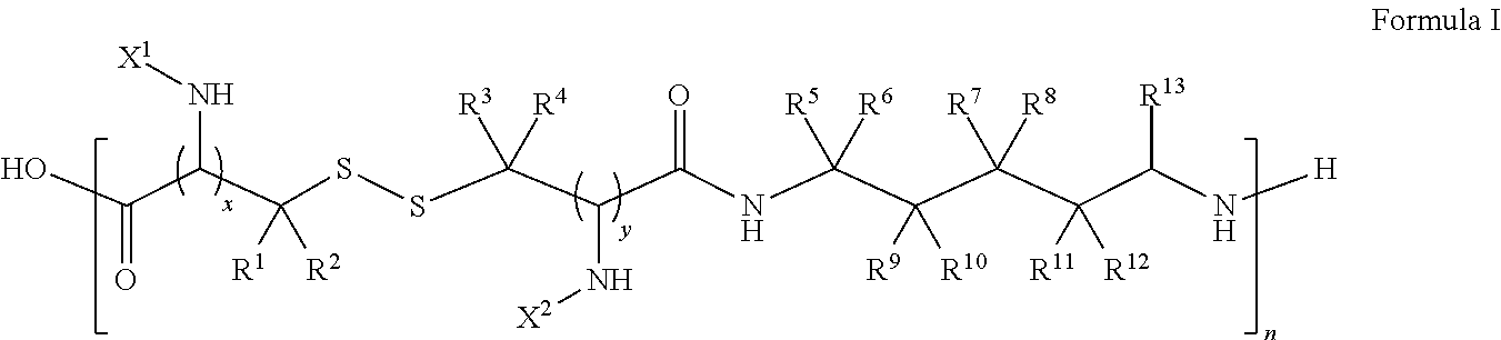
OC(C(C(SSC(C(C(NC(C(C(C(C(N[H])[R13])([R11])[R12])([R7])[R8])([R9])[R10])([R5])[R6])=O)N[X2])([R3])[R4])([R1])[R2])N[X1])=O
